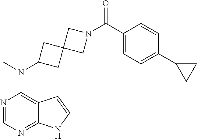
N1=CN=C2C(=C1N(C)C1CC3(C1)CN(C(C1=CC=C(C4CC4)C=C1)=O)C3)C=CN2
